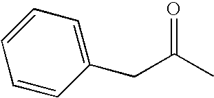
C(C(=O)C)C1=CC=CC=C1
